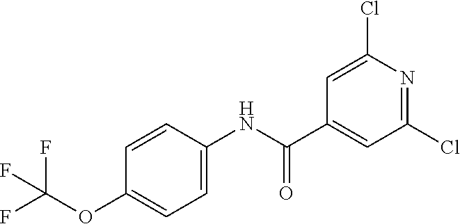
C1=CC(NC(C2=CC(Cl)=NC(Cl)=C2)=O)=CC=C1OC(F)(F)F
